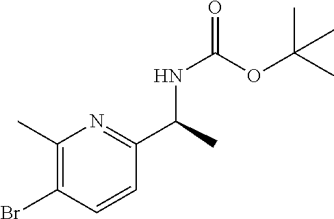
C1(C)=C(Br)C=CC(C(C)NC(=O)OC(C)(C)C)=N1
